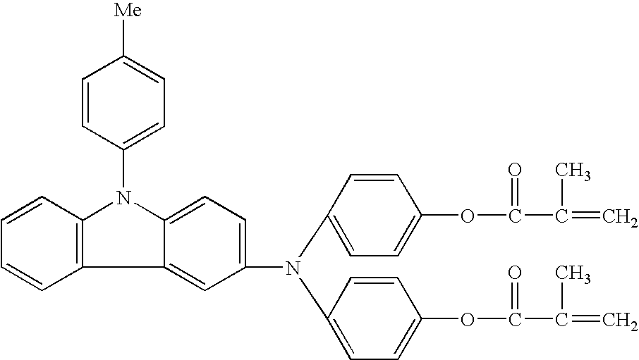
C1=CC2=C(C=C1)N(C1=CC=C([Me])C=C1)C1=CC=C(N(C3=CC=C(OC(C(=C)C)=O)C=C3)C3=CC=C(OC(C(=C)C)=O)C=C3)C=C21
